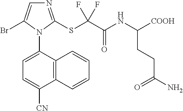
C12=C(C(N3C(Br)=CN=C3SC(C(NC([COOH])CCC(N)=O)=O)(F)F)=CC=C1[CN])C=CC=C2
